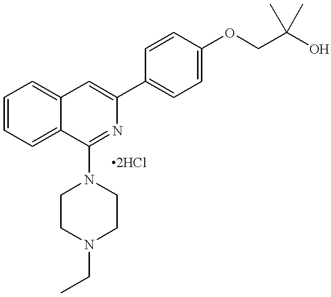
C12=CC=CC=C1C(N1CCN(CC)CC1)=NC(C1=CC=C(OCC(O)(C)C)C=C1)=C2
